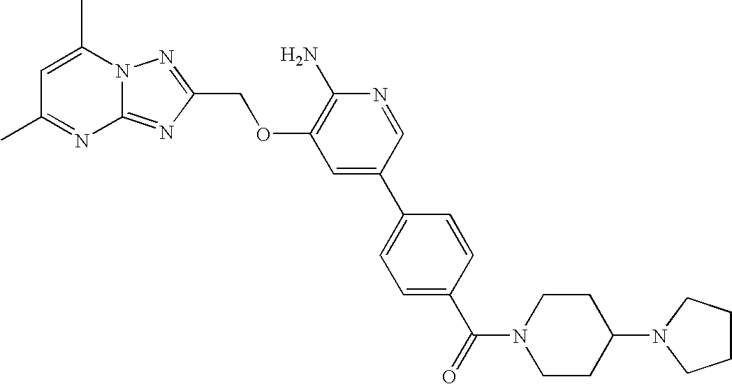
C1=C(C)N2C(=NC(COC3=C(N)N=CC(C4=CC=C(C(=O)N5CCC(N6CCCC6)CC5)C=C4)=C3)=N2)N=C1C
